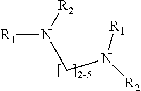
[R1]N([R2])CN([R2])[R1]
